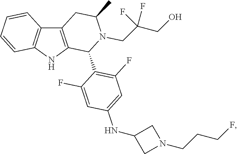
C12=C(NC3=C1C=CC=C3)C(C1=C(F)C=C(NC3CN(CCCF)C3)C=C1F)N(CC(CO)(F)F)C(C)C2
